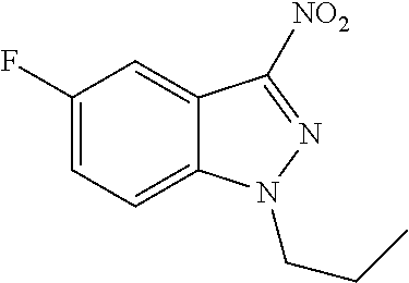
C1(F)=CC=C2C(=C1)C([NO2])=NN2CCC
